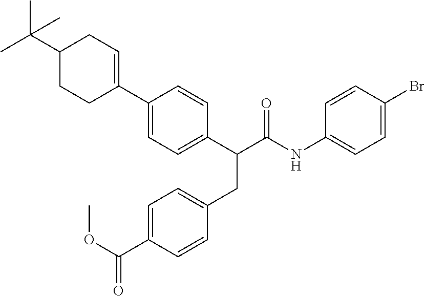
C1=C(C(OC)=O)C=CC(CC(C(NC2=CC=C(Br)C=C2)=O)C2=CC=C(C3=CCC(C(C)(C)C)CC3)C=C2)=C1
